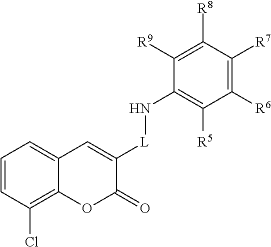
C1=CC(Cl)=C2C(=C1)C=C([L]NC1=C([R5])C([R6])=C([R7])C([R8])=C1[R9])C(=O)O2
